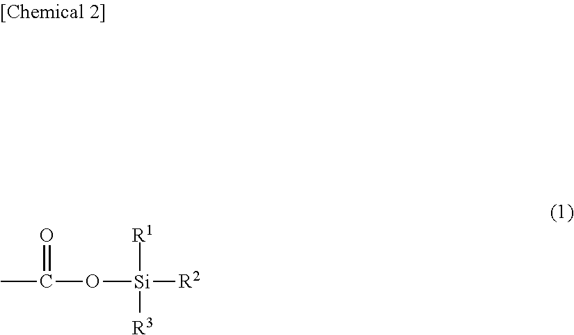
CC(O[Si]([R2])([R1])[R3])=O
